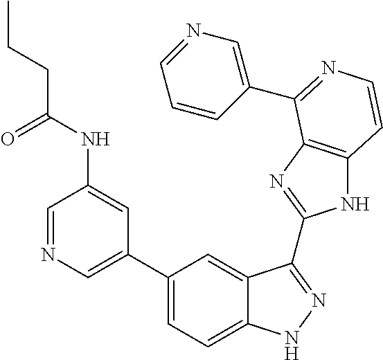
C1(C2=CN=CC(NC(CCC)=O)=C2)=CC=C2C(=C1)C(C1=NC3=C(N1)C=CN=C3C1=CN=CC=C1)=NN2
